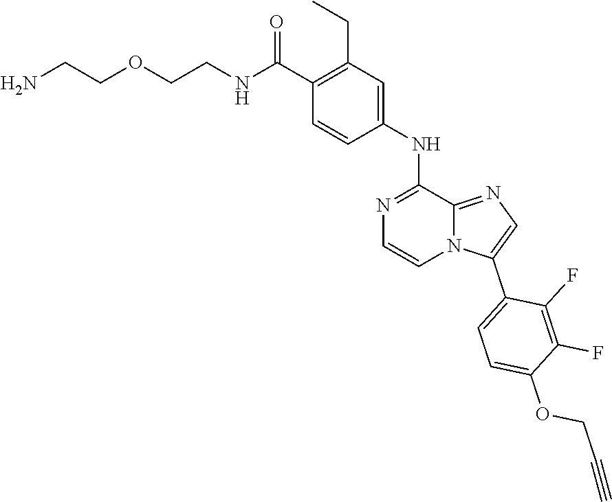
C(CNC(C1=C(CC)C=C(NC2=NC=CN3C2=NC=C3C2=CC=C(OCC#C)C(F)=C2F)C=C1)=O)OCCN
